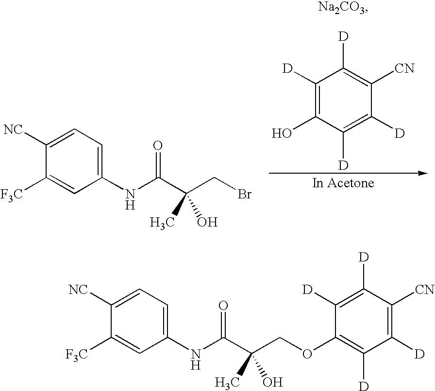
C1([NC])=CC=C(NC(C(CBr)(C)O)=O)C=C1[F3C].C1([D])=C(O)C([D])=C([D])C([CN])=C1[D].C1([NC])=CC=C(NC(C(COC2=C([D])C([D])=C([CN])C([D])=C2[D])(C)O)=O)C=C1[F3C]
